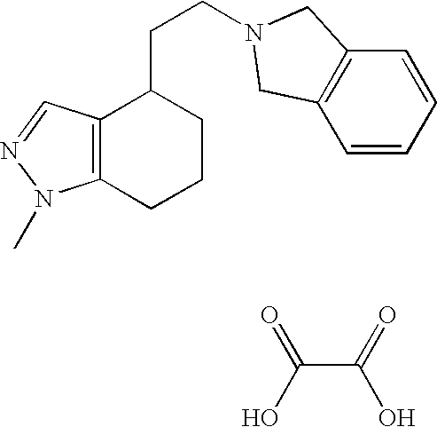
C(C(=O)O)(O)=O.C12=C(N(C)N=C1)CCCC2CCN1CC2=C(C=CC=C2)C1
